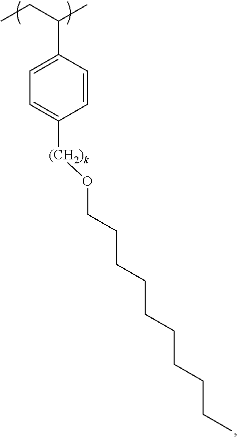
C1(C(CC)C)=CC=C([(CH2)k]OCCCCCCCCCC)C=C1
